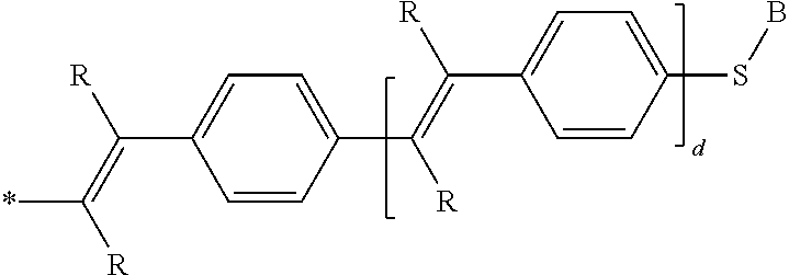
C1=CC(C(=C([R])C2=CC=C(SB)C=C2)[R])=CC=C1C(=C(*)[R])[R]
